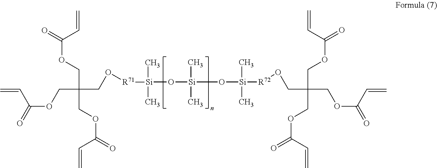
O([Si](O[Si](C)(C)[R72]OCC(COC(=O)C=C)(COC(=O)C=C)COC(=O)C=C)(C)C)[Si](C)(C)[R71]OCC(COC(=O)C=C)(COC(=O)C=C)COC(=O)C=C
